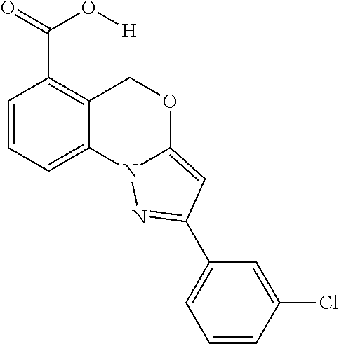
C1=CC=C2C(=C1C(=O)O[H])COC1=CC(C3=CC=CC(Cl)=C3)=NN21
